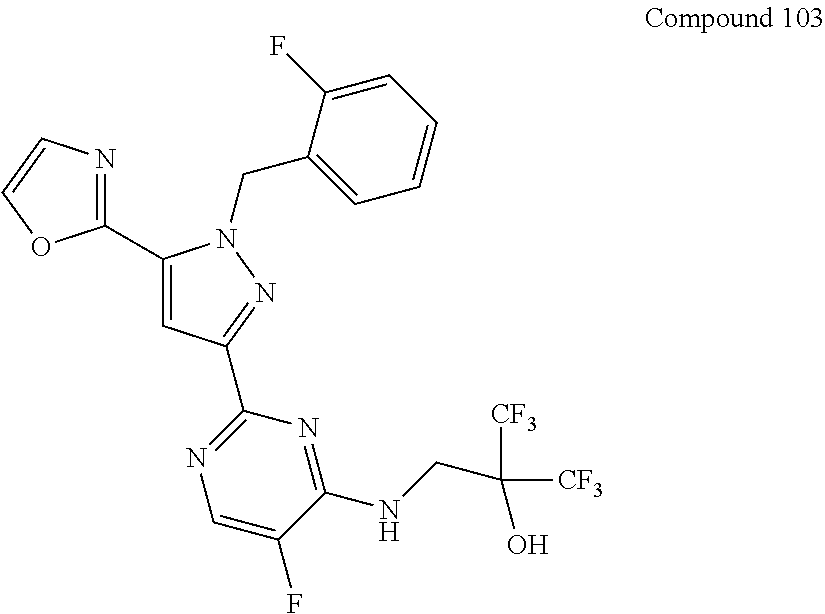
C1(C2=CC(C3=NC=C(F)C(NCC([CF3])(O)[CF3])=N3)=NN2CC2=CC=CC=C2F)=NC=CO1
